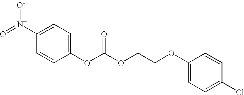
C1=CC(OC(OCCOC2=CC=C(Cl)C=C2)=O)=CC=C1[N+](=O)[O-]
